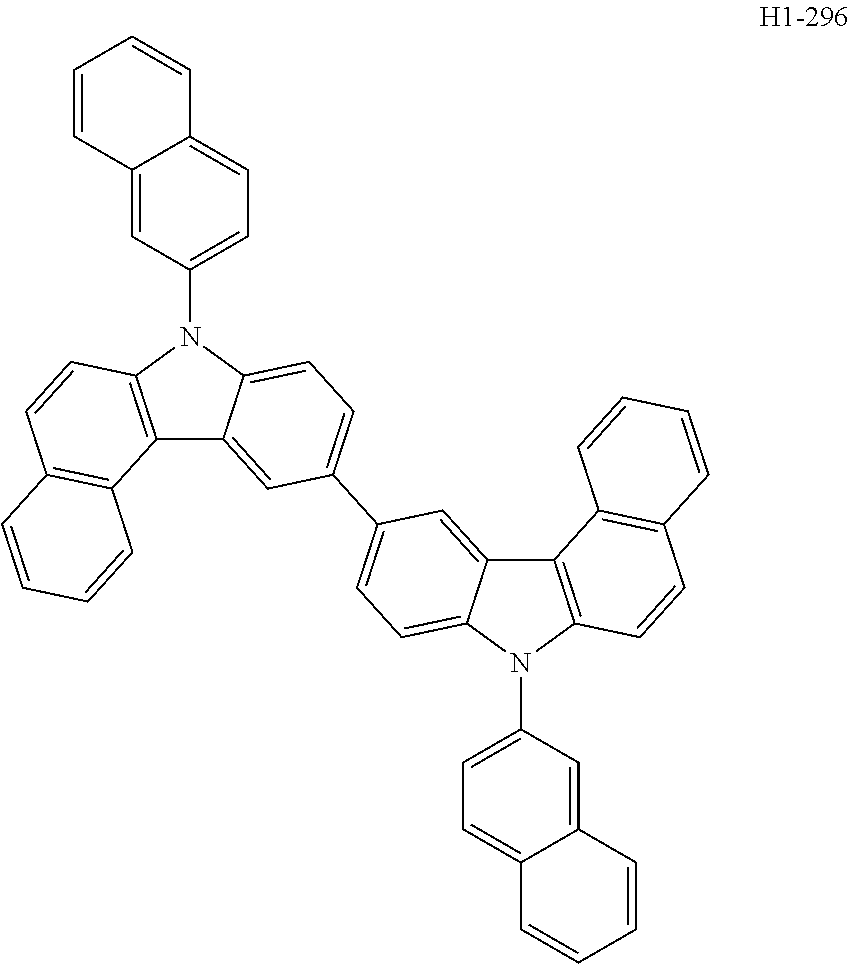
C12=CC(C3=CC=C4C(=C3)C3=C(C=CC5=C3C=CC=C5)N4C3=CC=C4C(=C3)C=CC=C4)=CC=C1N(C1=CC=C3C(=C1)C=CC=C3)C1=C2C2=C(C=C1)C=CC=C2
